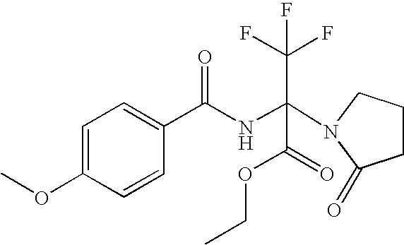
C1=C(OC)C=CC(C(NC(C(F)(F)F)(N2CCCC2=O)C(=O)OCC)=O)=C1
